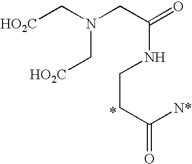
C(CC([N*])=O)NC(=O)CN(C[HO2C])C[HO2C]
